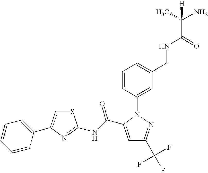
C1=C(C(NC2=NC(C3=CC=CC=C3)=CS2)=O)N(C2=CC(CNC(C(N)(C)[H])=O)=CC=C2)N=C1C(F)(F)F
